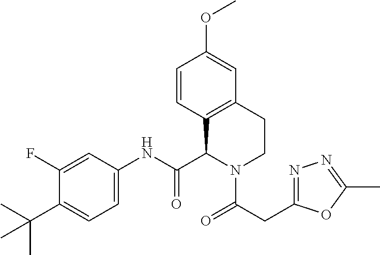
C1(F)=CC(NC(C2N(C(=O)CC3=NN=C(C)O3)CCC3=C2C=CC(OC)=C3)=O)=CC=C1C(C)(C)C
